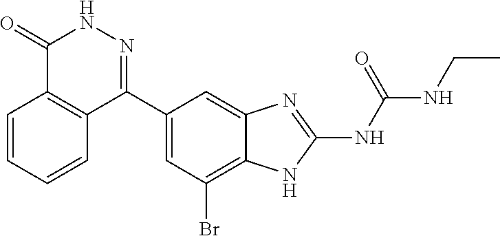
N(C(=O)NC1=NC2=CC(C3=NNC(=O)C4=C3C=CC=C4)=CC(Br)=C2N1)CC
